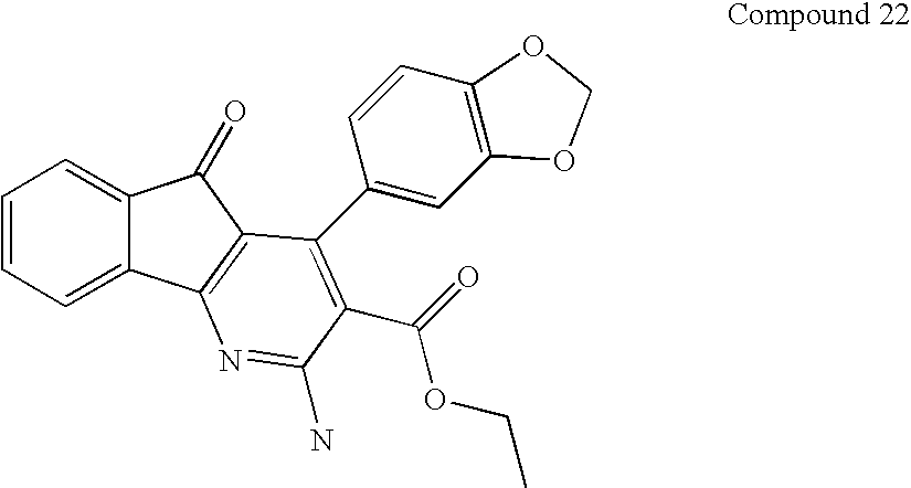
C1=CC=C2C(=C1)C(=O)C1=C2N=C(N)C(C(=O)OCC)=C1C1=CC2=C(C=C1)OCO2
